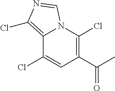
C12=C(Cl)N=CN1C(Cl)=C(C(C)=O)C=C2Cl
